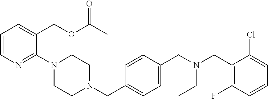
C1=CN=C(N2CCN(CC3=CC=C(CN(CC4=C(F)C=CC=C4Cl)CC)C=C3)CC2)C(COC(=O)C)=C1
